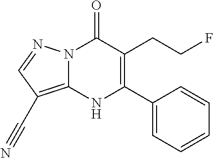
N12C(=C(C#N)C=N1)NC(C1=CC=CC=C1)=C(CCF)C2=O
